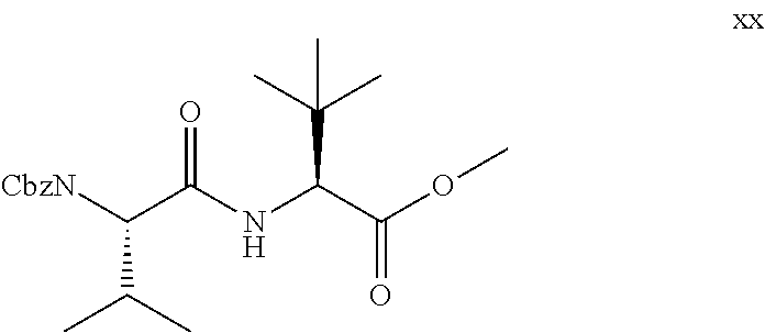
[CbzN]C(C(NC(C(OC)=O)C(C)(C)C)=O)C(C)C
